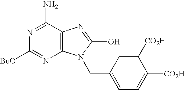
C12=C(C(N)=NC([BuO])=N1)N=C(O)N2CC1=CC=C([CO2H])C([CO2H])=C1
